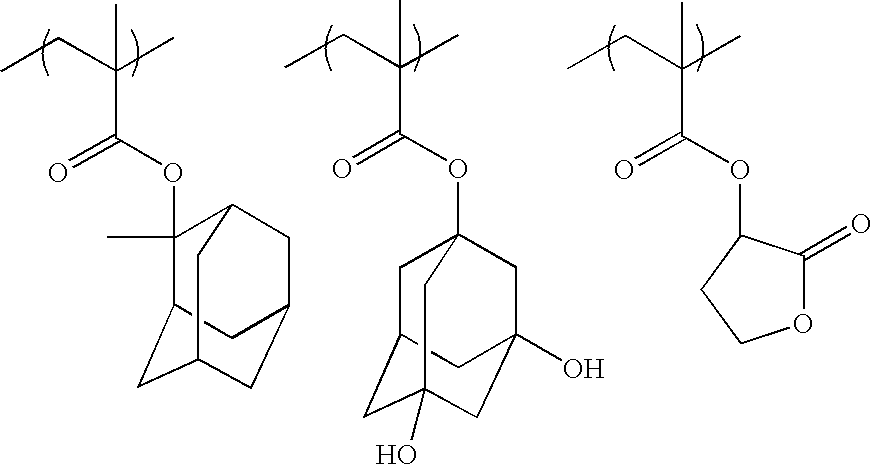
CCC(C)(C(OC1(C)C2CC3CC(CC1C3)C2)=O)C.CCC(C)(C(OC12CC3CC(O)(CC(O)(C1)C3)C2)=O)C.CCC(C)(C(OC1C(=O)OCC1)=O)C
